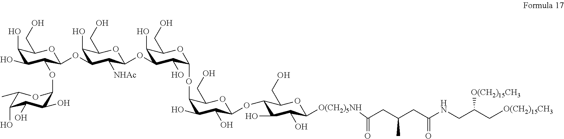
C1(O)C(O)C(OC2C(O)C(O)C(O)C(C)O2)C(OC2C(O)C(CO)OC(OC3C(O)C(CO)OC(OC4C(O)C(O)C(OC5C(O)C(O)C([O(CH2)5NH]C(CC(CC(NCC([O(CH2)15CH3])C[O(CH2)15CH3])=O)C)=O)OC5CO)OC4CO)C3O)C2[NHAc])OC1CO
